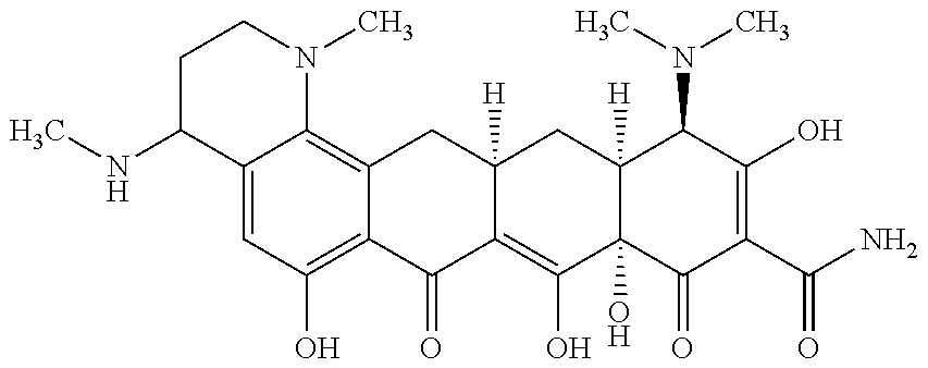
CNC1C2=CC(O)=C3C(=C2N(C)CC1)CC1([H])C(=C(O)C2(O)C([H])(C1)C(N(C)C)C(O)=C(C(N)=O)C2=O)C3=O
